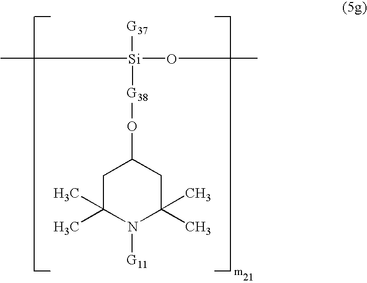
C[Si](OC)([G37])[G38]OC1CC(C)(C)N([G11])C(C)(C)C1
